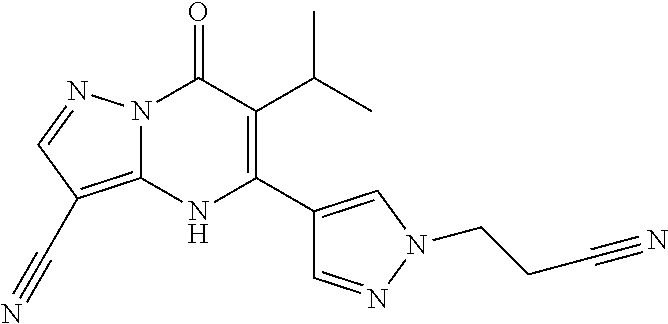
N12C(=C(C#N)C=N1)NC(C1=CN(CCC#N)N=C1)=C(C(C)C)C2=O
